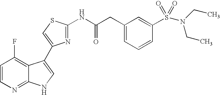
C1=CN=C2C(=C1F)C(C1=CSC(NC(CC3=CC=CC(S(N(CC)CC)(=O)=O)=C3)=O)=N1)=CN2
